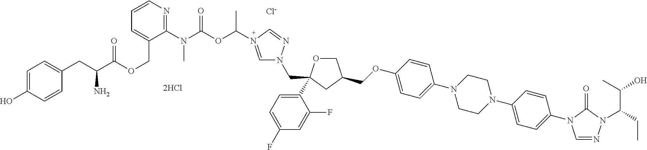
C(OC1=CC=C(N2CCN(C3=CC=C(N4C=NN(C(C(O)C)CC)C4=O)C=C3)CC2)C=C1)C1COC(C2=CC=C(F)C=C2F)(CN2C=N(C(C)OC(N(C3=NC=CC=C3COC(C(CC3=CC=C(O)C=C3)N)=O)C)=O)C=N2)C1.[Cl-].[2HCl]
